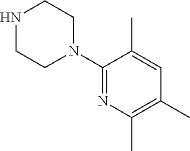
C1(N2CCNCC2)=NC(C)=C(C)C=C1C
